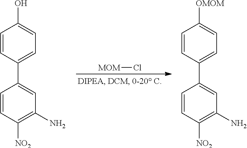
[MOM]Cl.C1=CC([NO2])=C(N)C=C1C1=CC=C(O)C=C1.C1=CC([NO2])=C(N)C=C1C1=CC=C([OMOM])C=C1
